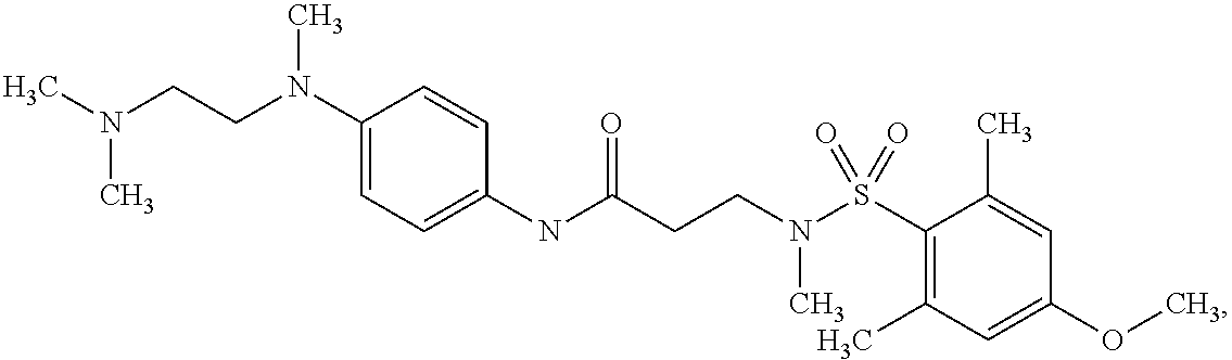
C1(N(CCN(C)C)C)=CC=C(NC(CCN(S(C2=C(C)C=C(OC)C=C2C)(=O)=O)C)=O)C=C1
